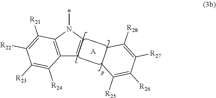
C1CC([R28])=C([R27])C([R26])=C1[R25].[A].C12=C(N(*)C=C1)C([R21])=C([R22])C([R23])=C2[R24]
